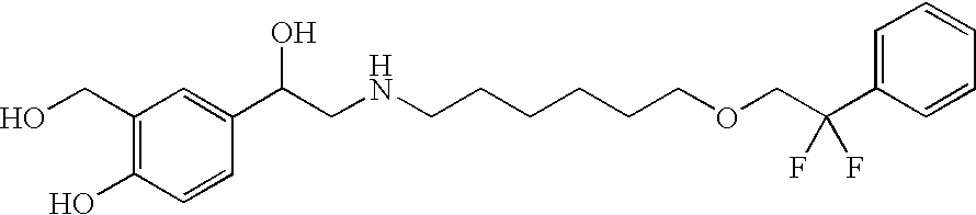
C1(C(CNCCCCCCOCC(C2=CC=CC=C2)(F)F)O)=CC(CO)=C(O)C=C1
